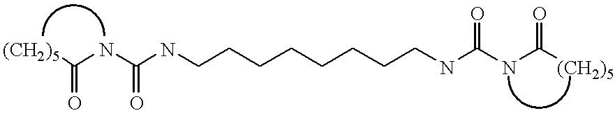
[(CH2)5]C(NC(NCCCCCCCCNC(NC([(CH2)5])=O)=O)=O)=O
